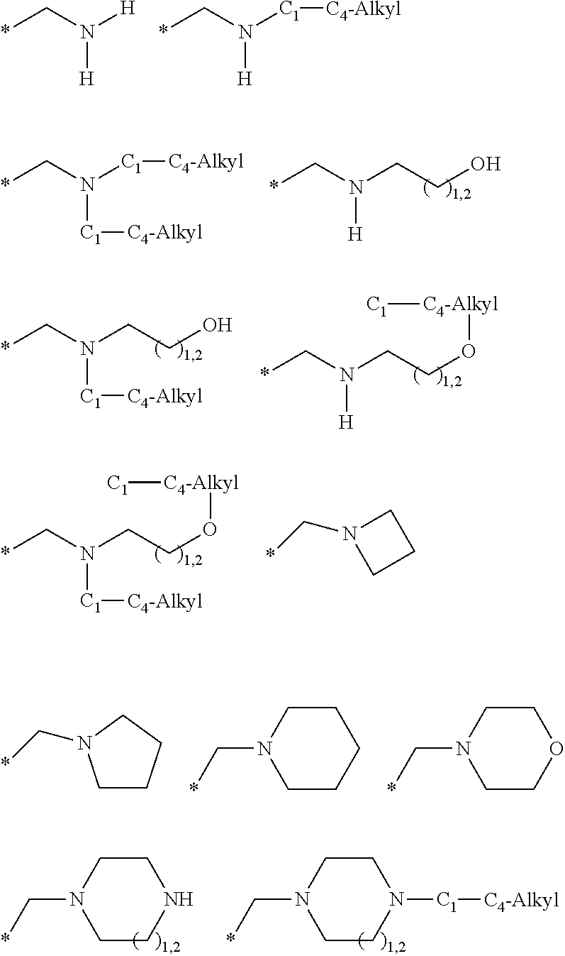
*CN([H])[H].*CN([H])[C1][C4-Alkyl].*CN([H])CCO.*CN([C1][C4-Alkyl])[C1][C4-Alkyl].*CN([C1][C4-Alkyl])CCO.*CN([H])CCO[C4-Alkyl][C1].*CN([C1][C4-Alkyl])CCO[C4-Alkyl][C1].N1(C*)CCC1.C1CCCN1C*.C1CCCCN1C*.C1COCCN1C*.C1CNCCN1C*.C1CN([C1][C4-Alkyl])CCN1C*
